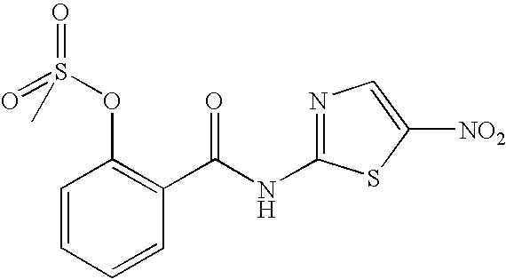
C1=CC=CC(C(NC2=NC=C([NO2])S2)=O)=C1OS(=O)(=O)C
